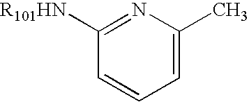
N1=C([R101HN])C=CC=C1C
